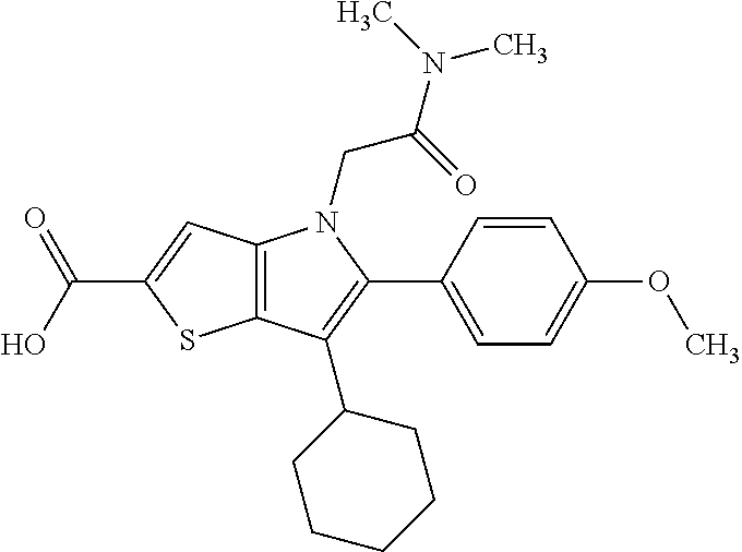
C12=C(C=C(C(O)=O)S1)N(CC(N(C)C)=O)C(C1=CC=C(OC)C=C1)=C2C1CCCCC1
